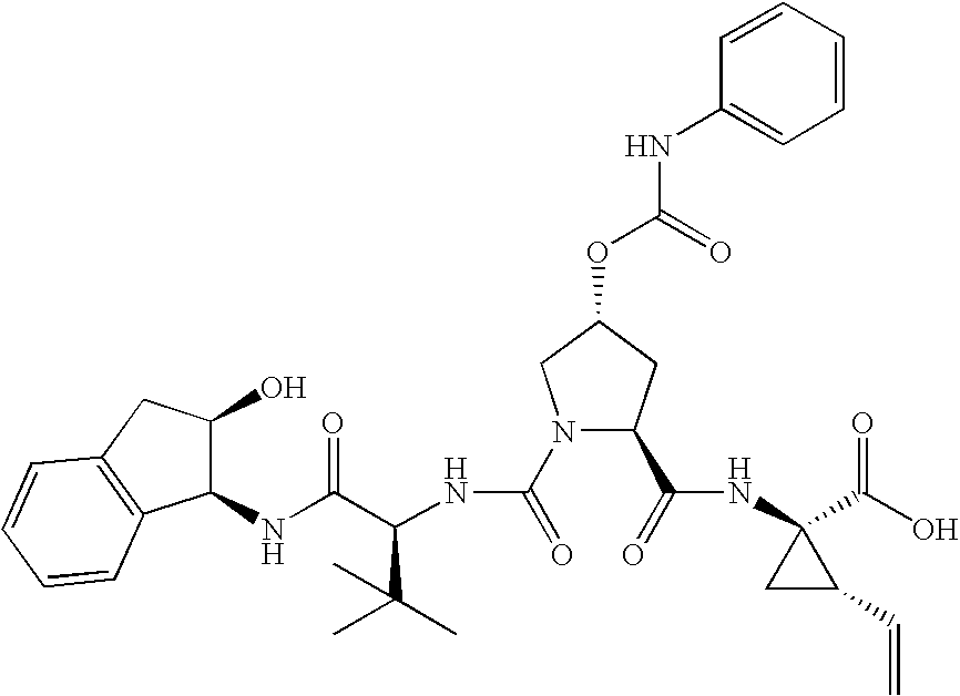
N1(C(=O)NC(C(NC2C(O)CC3=C2C=CC=C3)=O)C(C)(C)C)C(C(=O)NC2(C(O)=O)CC2C=C)CC(OC(NC2=CC=CC=C2)=O)C1
